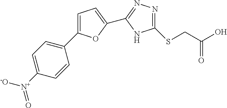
C1(SCC(O)=O)=NN=C(C2=CC=C(C3=CC=C([N+](=O)[-O])C=C3)O2)N1
